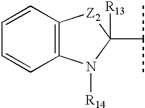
C1=CC2=C(C=C1)N([R14])C([R13])(C(C)C)[Z2]2
